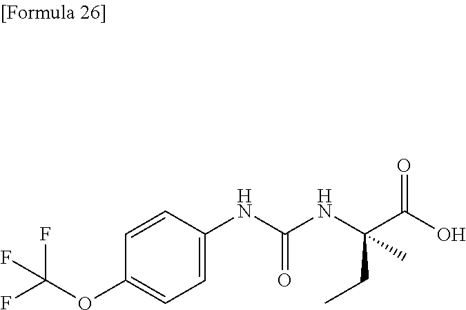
C1=C(OC(F)(F)F)C=CC(NC(NC(C(O)=O)(CC)C)=O)=C1
